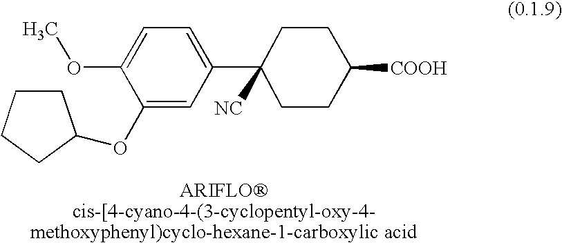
C1(OC2CCCC2)=CC(C2([NC])CCC([COOH])CC2)=CC=C1OC
